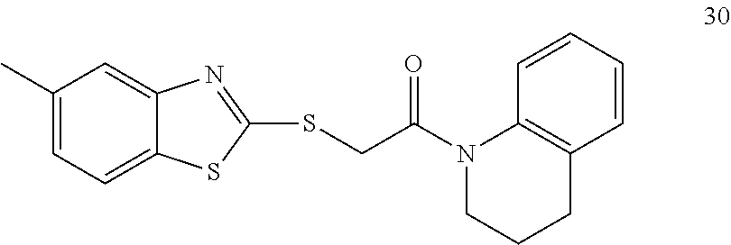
C1(C)=CC=C2C(=C1)N=C(SCC(N1CCCC3=C1C=CC=C3)=O)S2
